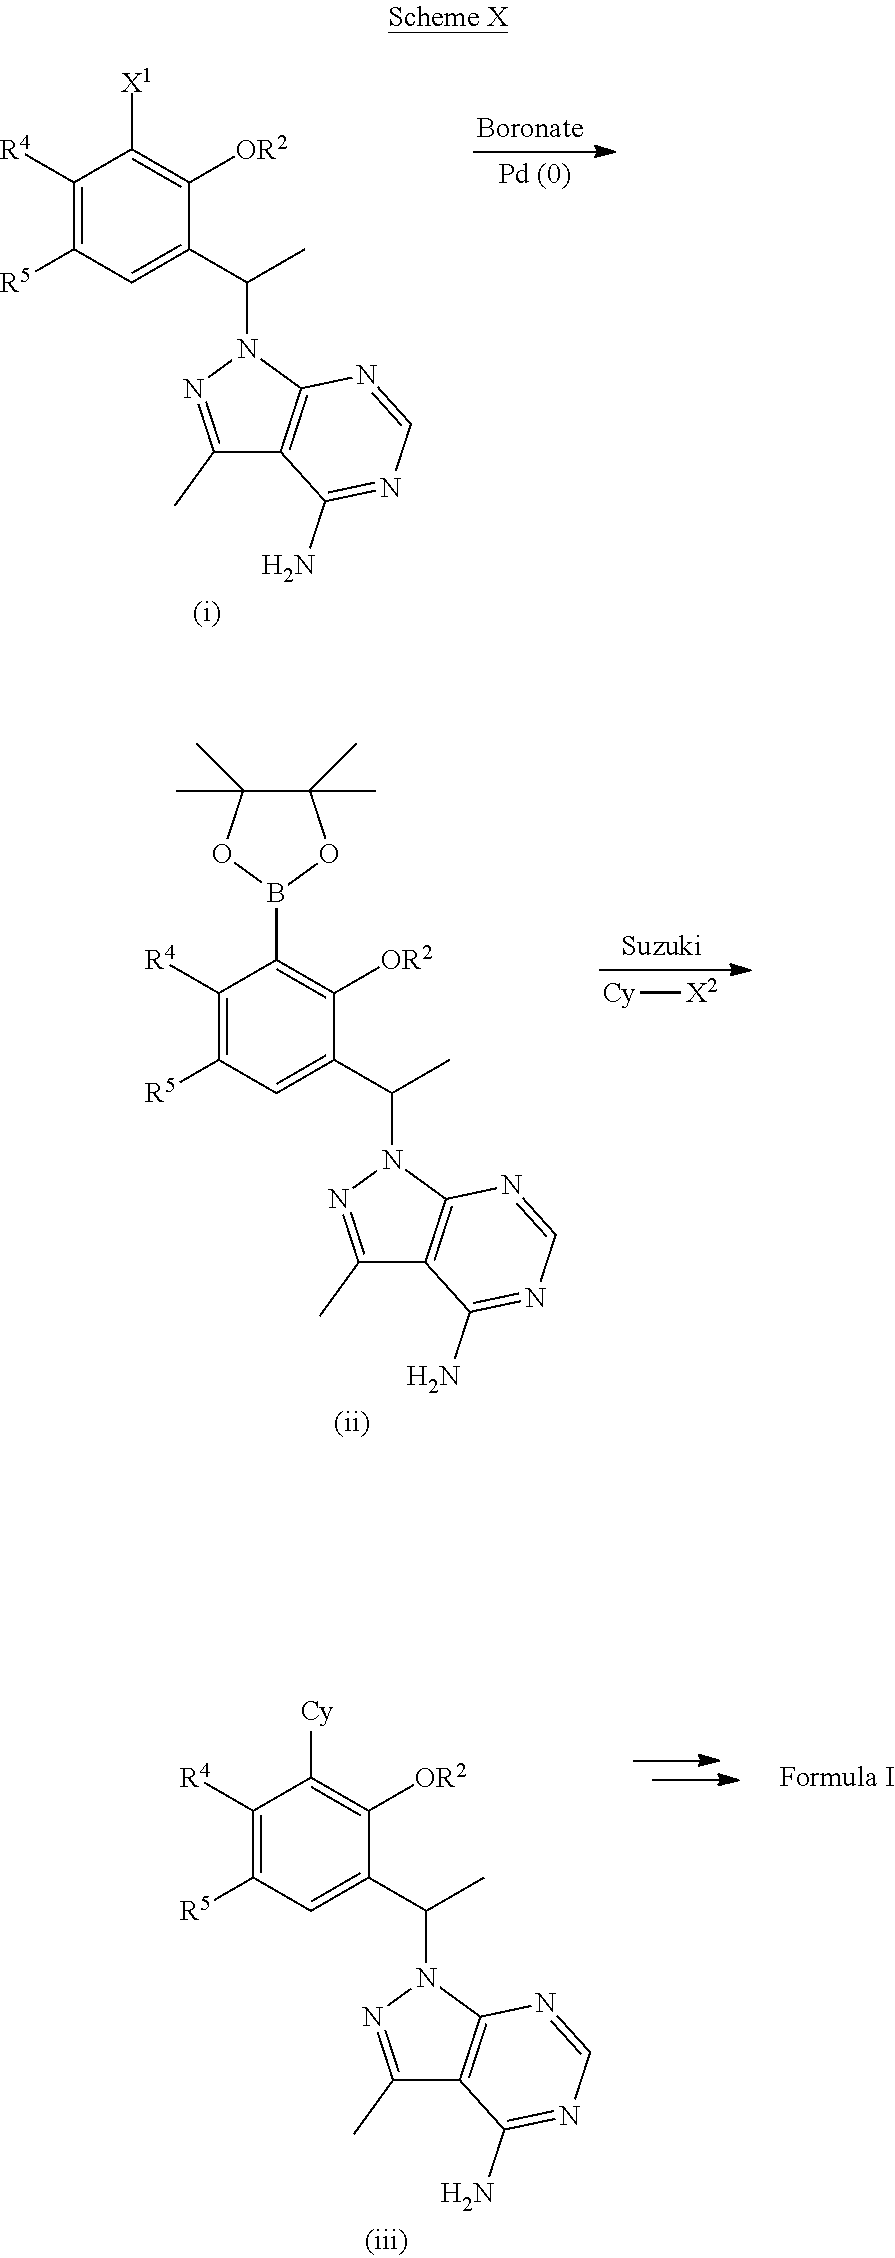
C1([R4])=C([R5])C=C(C(C)N2N=C(C)C3=C2N=CN=C3N)C([OR2])=C1[Cy].C1([R4])=C([R5])C=C(C(C)N2N=C(C)C3=C2N=CN=C3N)C([OR2])=C1[X1].C1([R4])=C([R5])C=C(C(C)N2N=C(C)C3=C2N=CN=C3N)C([OR2])=C1B1OC(C)(C)C(C)(C)O1.[Cy][X2]
